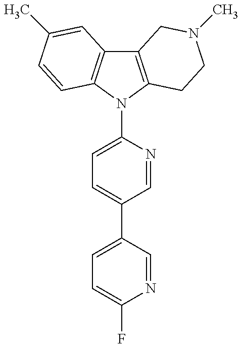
C12=C(N(C3=CC=C(C4=CC=C(F)N=C4)C=N3)C3=C1C=C(C)C=C3)CCN(C)C2
